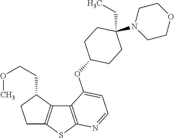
C12=C(SC3=C1C(CCOC)CC3)N=CC=C2OC1CCC(CC)(N2CCOCC2)CC1
